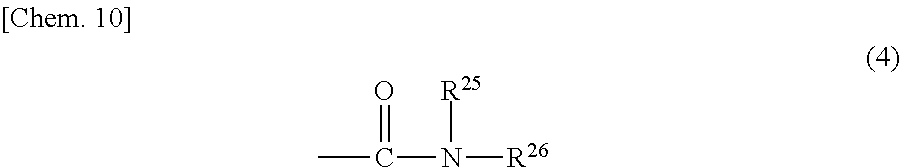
CC(N([R25])[R26])=O
